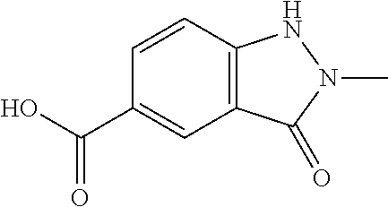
C1=CC2=C(C=C1C(O)=O)C(=O)N(C)N2
